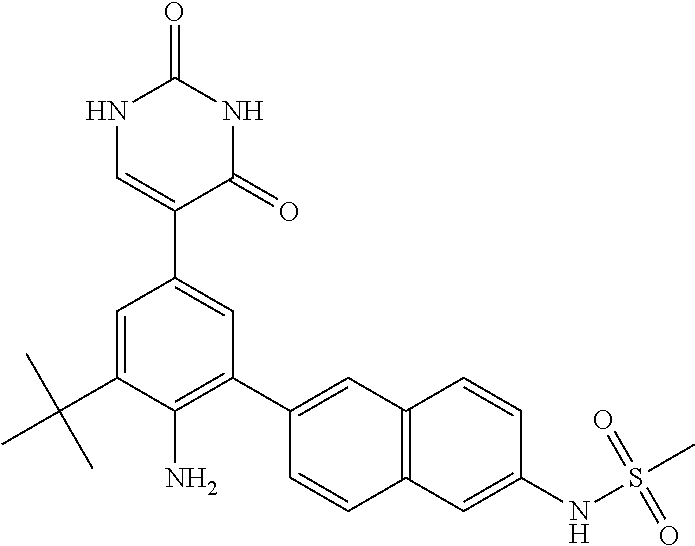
C1=C(C2=CC(C3=CC4=C(C=C3)C=C(NS(C)(=O)=O)C=C4)=C(N)C(C(C)(C)C)=C2)C(=O)NC(=O)N1
